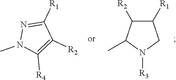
N1=C([R1])C([R2])=C([R4])N1C.C1([R1])C([R2])C(C)N([R3])C1
